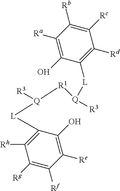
C1([Rd])=C([L][Q]([R3])[R1][Q]([L]C2=C([Rh])C([Rg])=C([Rf])C([Re])=C2O)[R3])C(O)=C([Ra])C([Rb])=C1[Rc]
